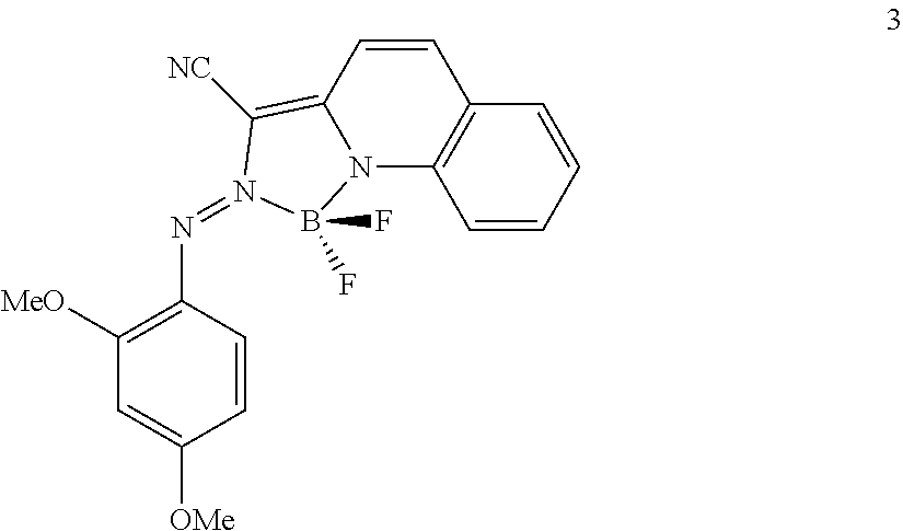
C1([MeO])=C(N=N2B(F)(F)N3C(=C2[NC])C=CC2=C3C=CC=C2)C=CC([OMe])=C1
